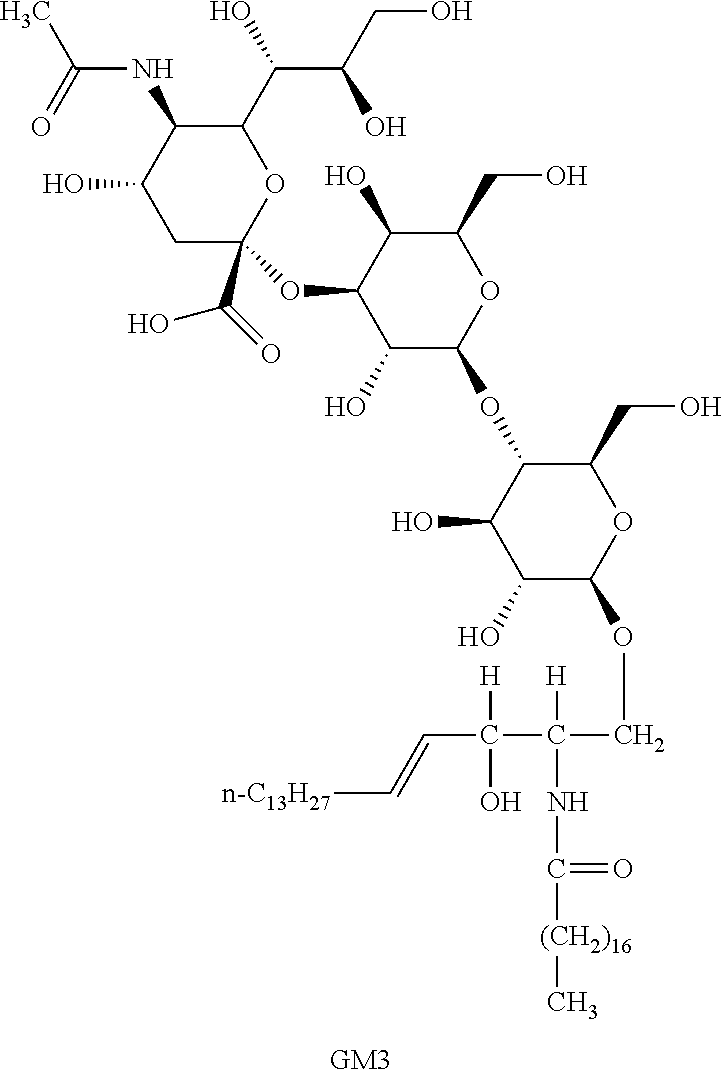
C(C(C(COC1OC(CO)C(OC2OC(CO)C(O)C(OC3(C(=O)O)OC(C(O)C(O)CO)C(NC(C)=O)C(O)C3)C2O)C(O)C1O)([H])NC([(CH2)16]C)=O)([H])O)=C[n-C13H27]
